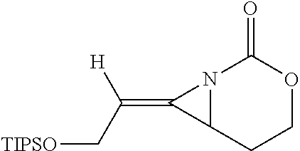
N12C(CCOC1=O)C2=C(C[TIPSO])[H]
